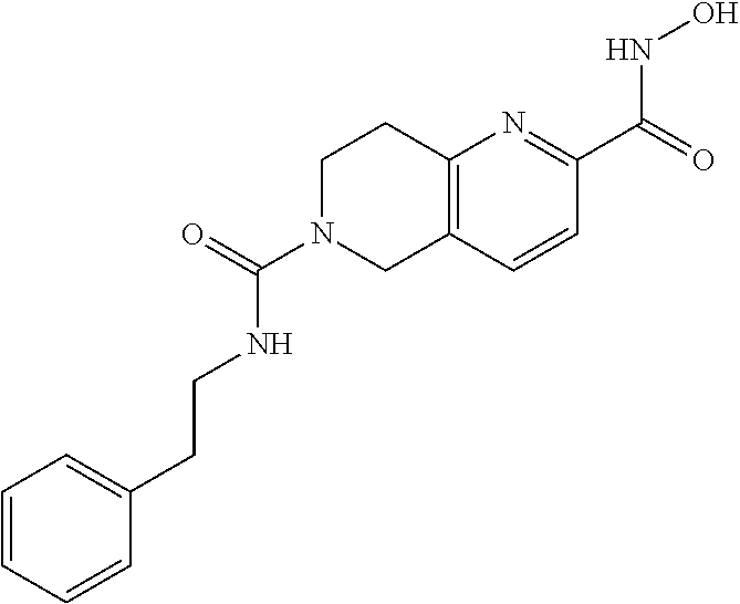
C12=C(C=CC(C(=O)NO)=N1)CN(C(=O)NCCC1=CC=CC=C1)CC2
